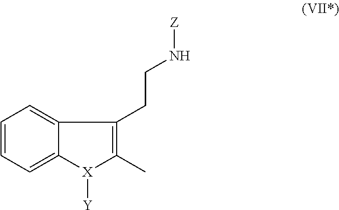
C1=CC=C2C(=C1)C(CCN[Z])=C(C)[X]2[Y]
